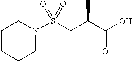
C1CCCN(S(CC(C(O)=O)C)(=O)=O)C1
